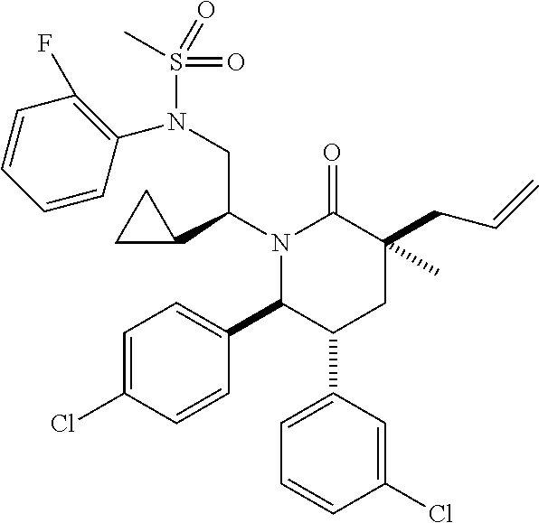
C1=C(C2CC(C)(CC=C)C(=O)N(C(CN(S(=O)(=O)C)C3=C(F)C=CC=C3)C3CC3)C2C2=CC=C(Cl)C=C2)C=C(Cl)C=C1
